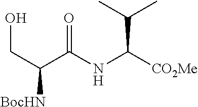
O=C(NC([CO2Me])C(C)C)C(CO)[BocHN]
